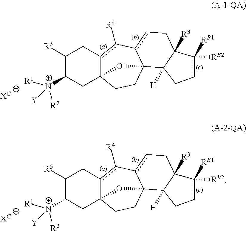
C1([R5])C([N+]([R1])([Y])[R2])CC23c(c([R4])-c4cCC5([R3])C([H])(C4(CC2)O3)Ccc5([RB2])[RB1])C1.C1([R5])C([N+]([R1])([Y])[R2])CC23c(c([R4])-c4cCC5([R3])C([H])(C4(CC2)O3)Ccc5([RB2])[RB1])C1
